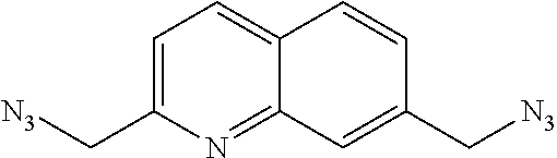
C1=C(C[N3])N=C2C(=C1)C=CC(C[N3])=C2
